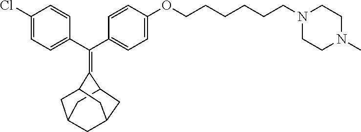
C(C1=CC=C(Cl)C=C1)(C1=CC=C(OCCCCCCN2CCN(C)CC2)C=C1)=C1C2CC3CC(C2)CC1C3
